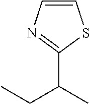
C(C1=NC=CS1)(CC)C
